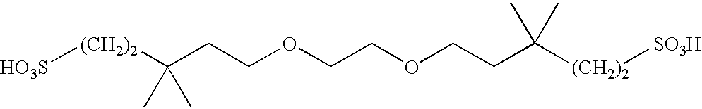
[HO3S][(CH2)2]C(CCOCCOCCC([(CH2)2][SO3H])(C)C)(C)C
